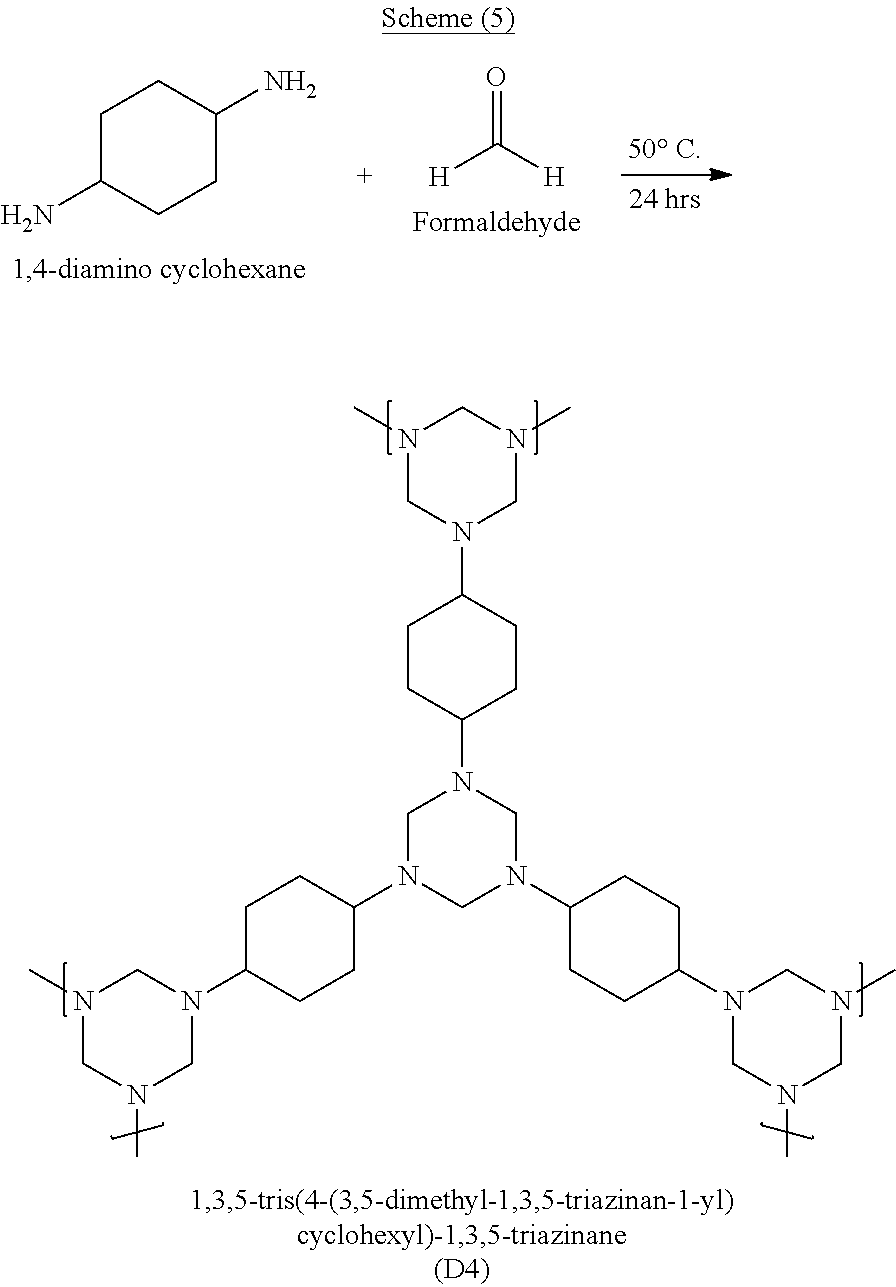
[H]C([H])=O.C1C(N)CCC(N)C1.N1(C)CN(C2CCC(N3CN(C4CCC(N5CN(C)CN(C)C5)CC4)CN(C4CCC(N5CN(C)CN(C)C5)CC4)C3)CC2)CN(C)C1
